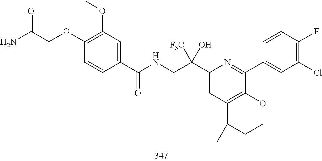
C1(C(CNC(=O)C2=CC(OC)=C(OCC(N)=O)C=C2)([F3C])O)=CC2=C(C(C3=CC(Cl)=C(F)C=C3)=N1)OCCC2(C)C
